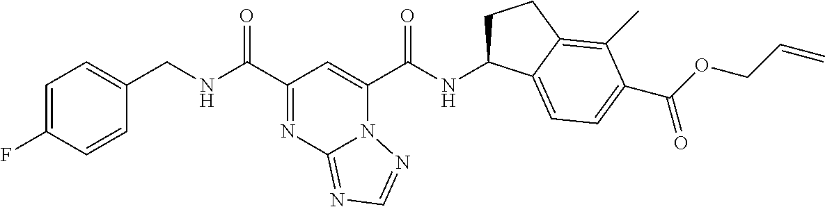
C1=C(F)C=CC(CNC(C2=NC3=NC=NN3C(C(NC3CCC4=C(C)C(C(OCC=C)=O)=CC=C34)=O)=C2)=O)=C1
